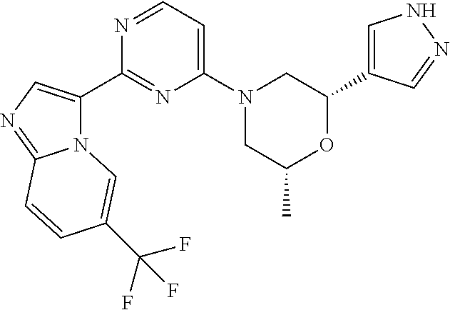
N12C(C3=NC(N4CC(C)OC(C5=CNN=C5)C4)=CC=N3)=CN=C1C=CC(C(F)(F)F)=C2
